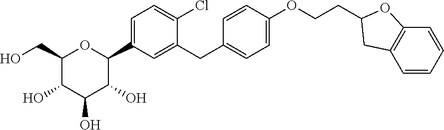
C1(CO)C(O)C(O)C(O)C(C2=CC=C(Cl)C(CC3=CC=C(OCCC4CC5=C(O4)C=CC=C5)C=C3)=C2)O1
